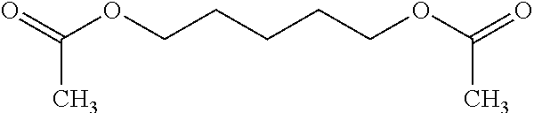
C(C)(=O)OCCCCCOC(=O)C
